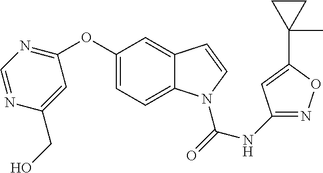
C1(OC2=CC=C3C(=C2)C=CN3C(NC2=NOC(C3(C)CC3)=C2)=O)=NC=NC(CO)=C1
